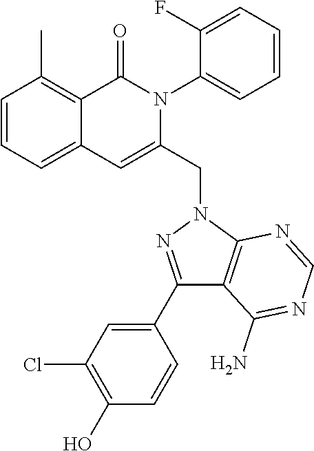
C1=CC=C2C(=C1C)C(=O)N(C1=CC=CC=C1F)C(CN1C3=C(C(N)=NC=N3)C(C3=CC(Cl)=C(O)C=C3)=N1)=C2
